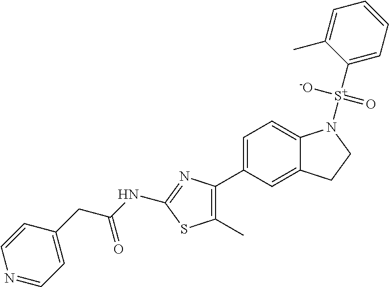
C1=C(C2=C(C)SC(NC(CC3=CC=NC=C3)=O)=N2)C=C2C(=C1)N([S+](C1=CC=CC=C1C)([-O])=O)CC2
